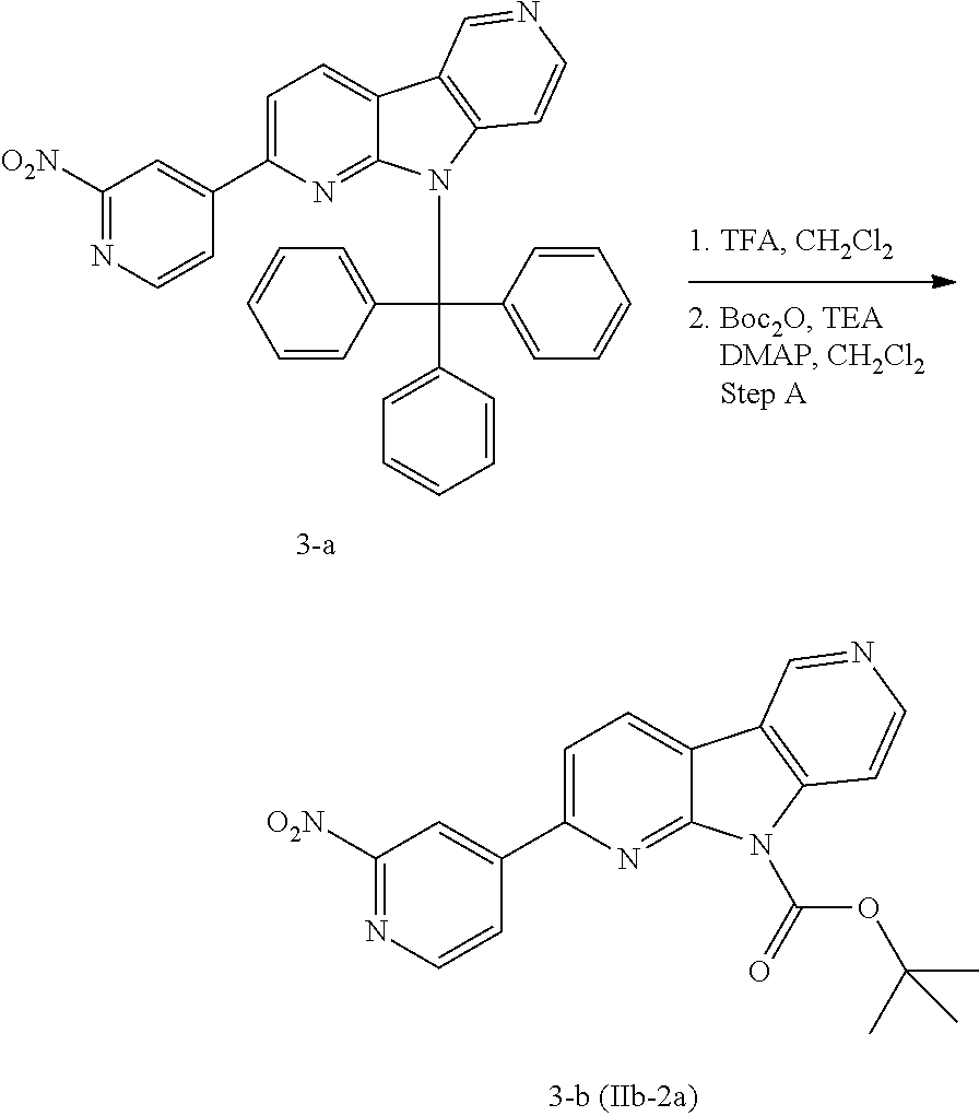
[3-a].C1=C(C2=CC([O2N])=NC=C2)N=C2C(=C1)C1=C(N2C(C2=CC=CC=C2)(C2=CC=CC=C2)C2=CC=CC=C2)C=CN=C1.C1=C(C2=CC([O2N])=NC=C2)N=C2C(=C1)C1=C(N2C(=O)OC(C)(C)C)C=CN=C1
